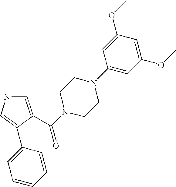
C1=C(C(N2CCN(C3=CC(OC)=CC(OC)=C3)CC2)=O)C(C2=CC=CC=C2)=CN1
